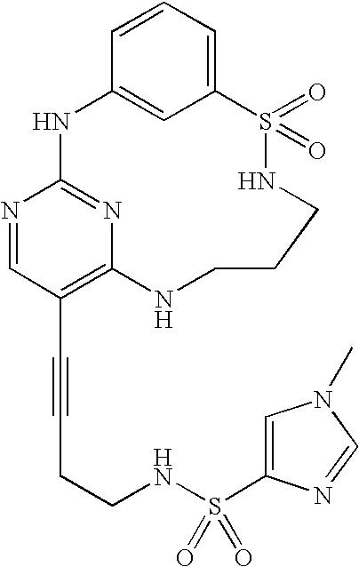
C1=CC=C2C=C1NC1=NC(=C(C#CCCNS(C3=CN(C)C=N3)(=O)=O)C=N1)NCCCNS2(=O)=O
